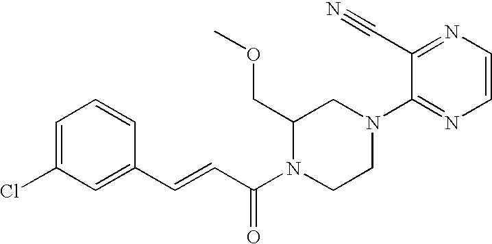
C1(C=CC(N2CCN(C3=NC=CN=C3C#N)CC2COC)=O)=CC(Cl)=CC=C1
